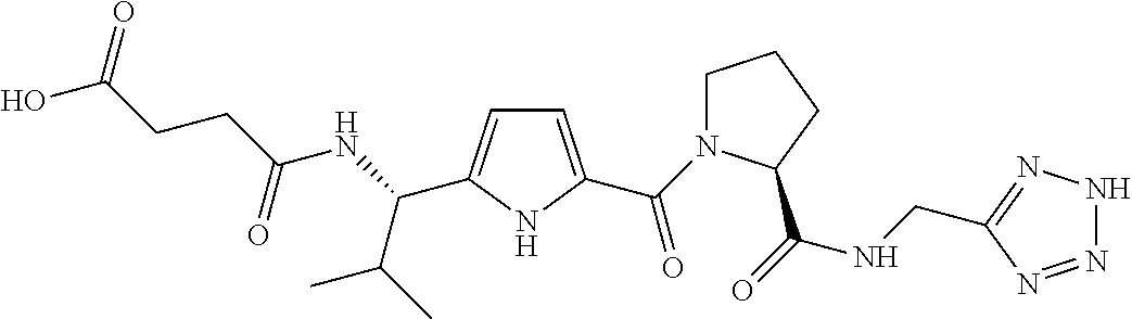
C1=C(C(=O)N2CCCC2C(=O)NCC2=NNN=N2)NC(C(NC(CCC(O)=O)=O)C(C)C)=C1
